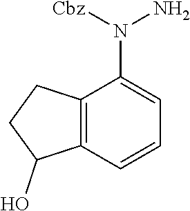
C12=C(C=CC=C1N([Cbz])N)C(O)CC2
